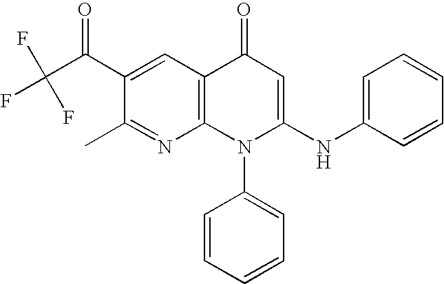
C1(C)=NC2=C(C=C1C(C(F)(F)F)=O)C(=O)C=C(NC1=CC=CC=C1)N2C1=CC=CC=C1
